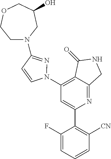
C1(N2N=C(N3CCOCC(O)C3)C=C2)=C2C(=NC(C3=C([CN])C=CC=C3F)=C1)CNC2=O
